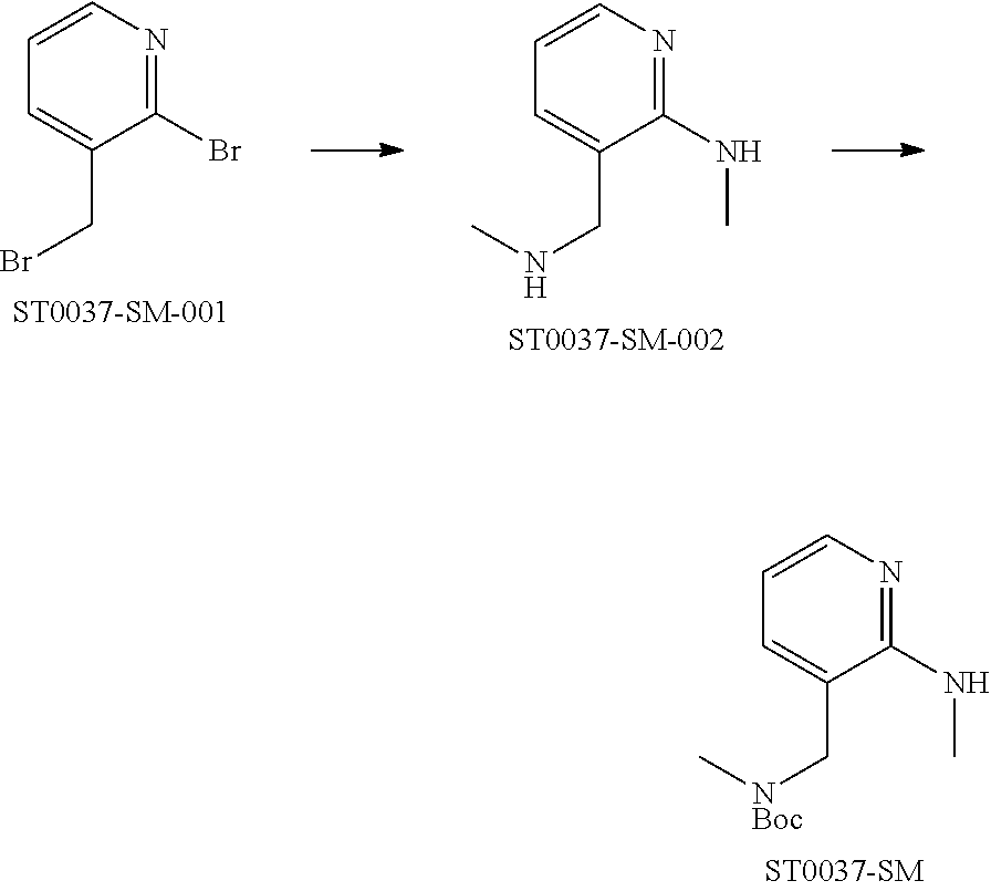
C1=CN=C(NC)C(C[NBoc]C)=C1.C1=CN=C(Br)C(CBr)=C1.C1=CN=C(NC)C(CNC)=C1
